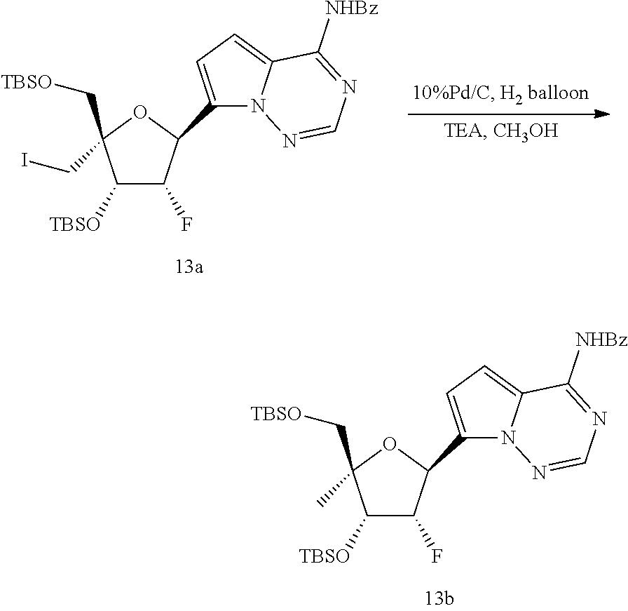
C1([TBSO])C(F)C(C2=CC=C3N2N=CN=C3[NHBz])OC1(C[TBSO])CI.C1([TBSO])C(F)C(C2=CC=C3N2N=CN=C3[NHBz])OC1(C[TBSO])C
